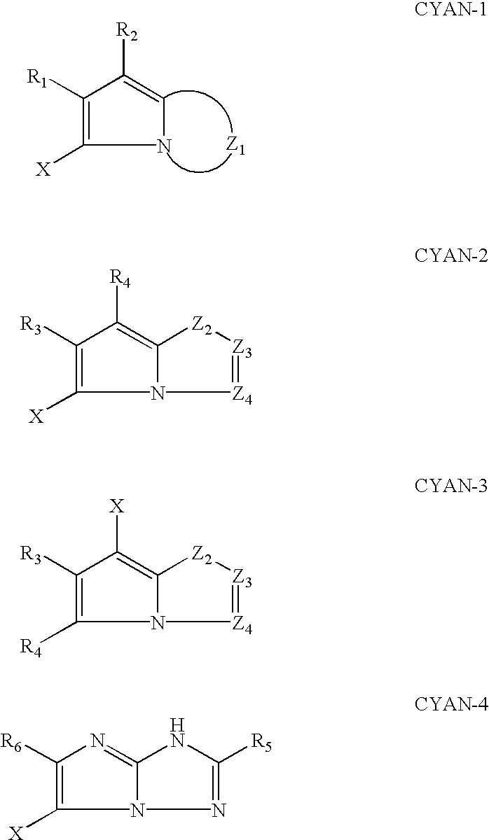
C1([R1])=C([X])NC=C1[R2].[Z1].C1([R3])=C([X])N2C(=C1[R4])[Z2][Z3]=[Z4]2.C1([R3])=C([R4])N2C(=C1[X])[Z2][Z3]=[Z4]2.C1([R6])=C([X])N2C(=N1)NC([R5])=N2
